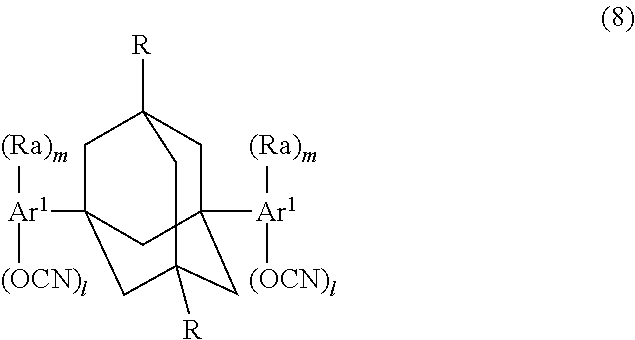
C1C2([Ar1]([(Ra)m])[(OCN)l])CC3([R])CC([Ar1]([(Ra)m])[(OCN)l])(CC1([R])C3)C2
